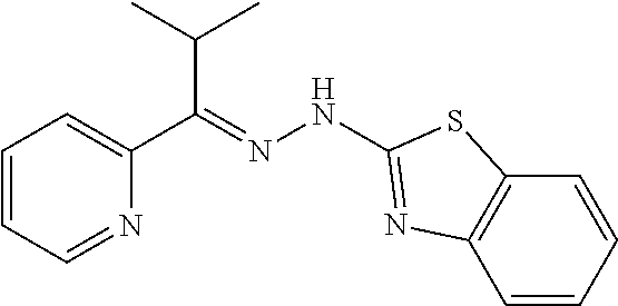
C1(C(=NNC2=NC3=C(C=CC=C3)S2)C(C)C)=CC=CC=N1
